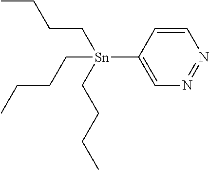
C1=CC([Sn](CCCC)(CCCC)CCCC)=CN=N1
